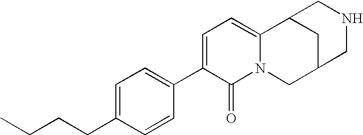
C1=C(C2=CC=C(CCCC)C=C2)C(=O)N2C(=C1)C1CC(C2)CNC1
